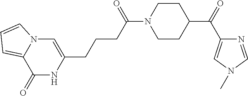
C1(=O)NC(CCCC(N2CCC(C(C3=CN(C)C=N3)=O)CC2)=O)=CN2C1=CC=C2
